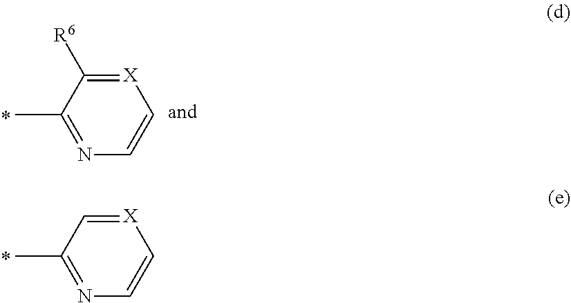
CC1=NC=C[X]=C1.CC1=NC=C[X]=C1[R6]
